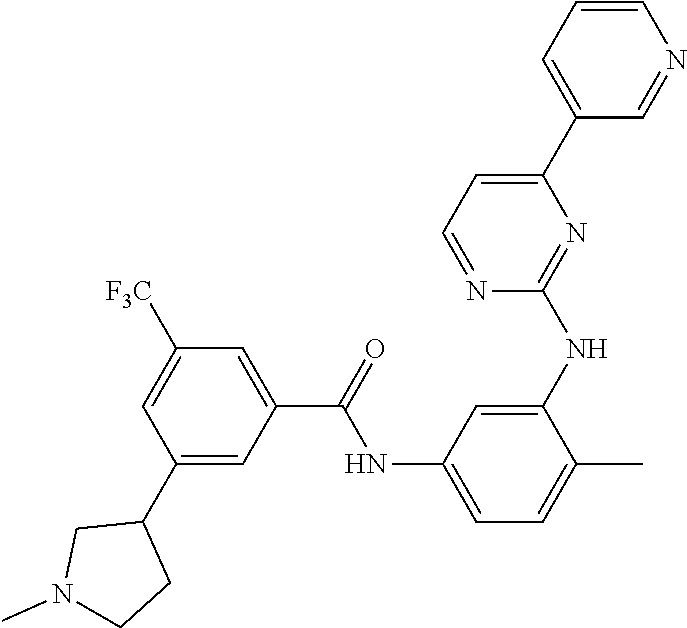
C1=CC=C(C2=CC=NC(NC3=CC(NC(C4=CC([F3C])=CC(C5CN(C)CC5)=C4)=O)=CC=C3C)=N2)C=N1
